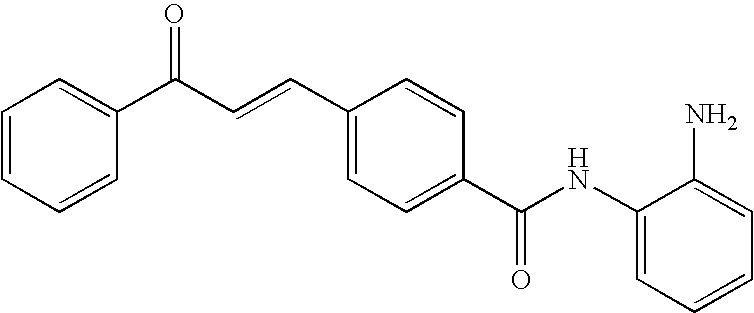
C1(NC(C2=CC=C(C=CC(C3=CC=CC=C3)=O)C=C2)=O)=CC=CC=C1N
